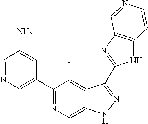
C1=NC=C(C2=NC=C3C(=C2F)C(C2=NC4=C(N2)C=CN=C4)=NN3)C=C1N
